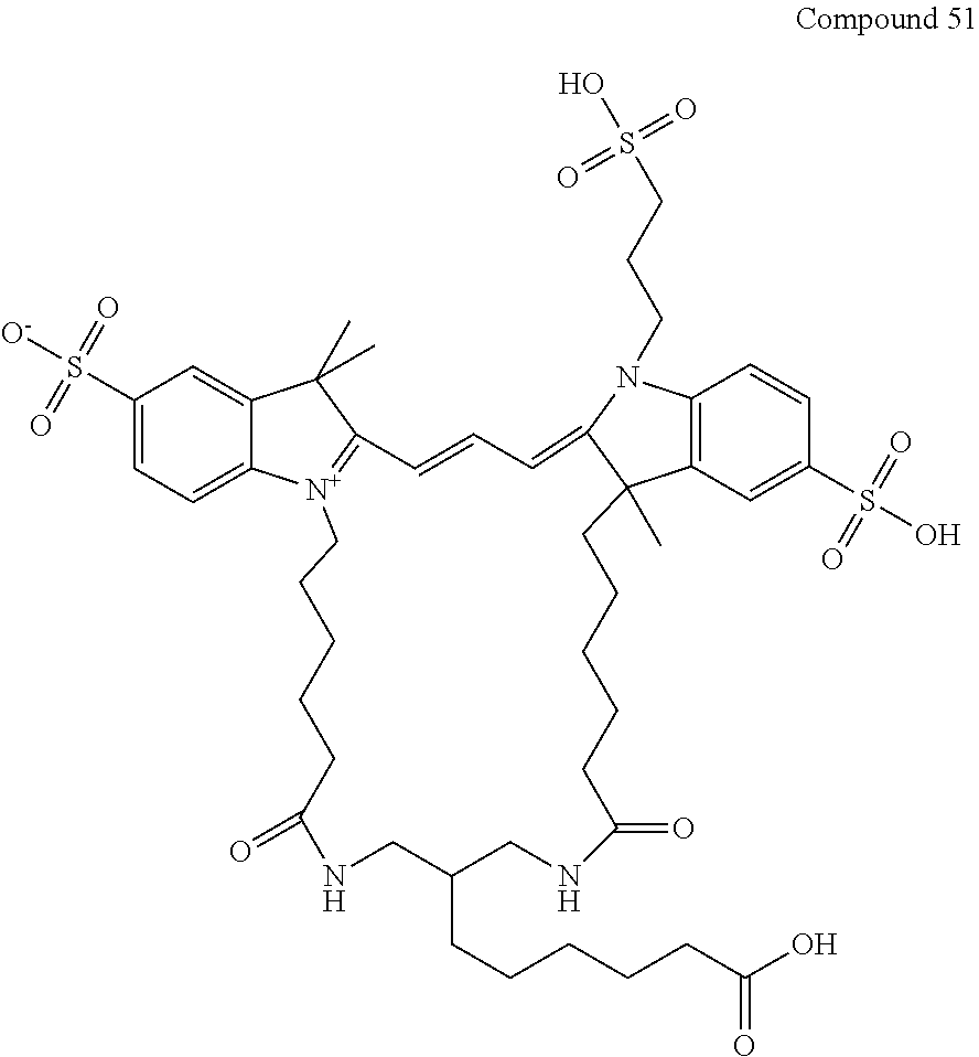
C1(S([O-])(=O)=O)=CC=C2C(=C1)C(C)(C)C1=[N+]2CCCCCC(=O)NCC(CCCCCC(O)=O)CNC(=O)CCCCCC2(C)C3=C(N(CCCS(O)(=O)=O)C2=CC=C1)C=CC(S(O)(=O)=O)=C3
